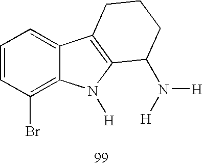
C1=CC(Br)=C2C(=C1)C1=C(N2[H])C(N([H])[H])CCC1
